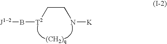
C(CN[K])[T2]B[J12]
